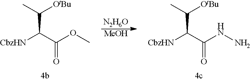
[CbzHN]C(C(OC)=O)C(C)[OtBu].[MeOH].[N2H6O].[CbzHN]C(C(NN)=O)C(C)[OtBu]
